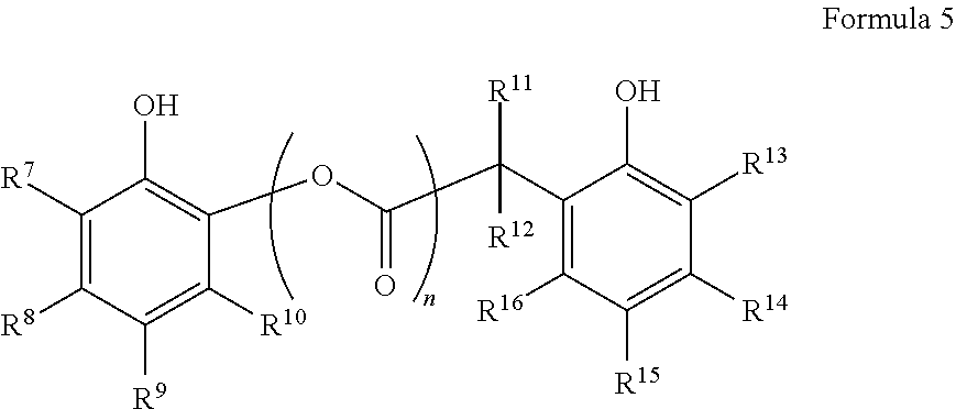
C1([R7])=C([R8])C([R9])=C([R10])C(OC(C(C2=C([R16])C([R15])=C([R14])C([R13])=C2O)([R11])[R12])=O)=C1O
